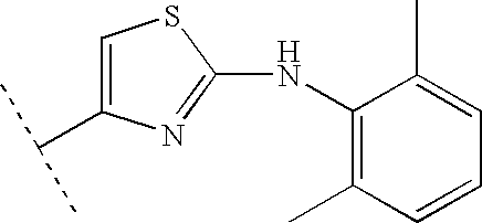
C1(NC2=C(C)C=CC=C2C)=NC(C(C)C)=CS1
